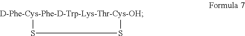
[D-Phe-Cys-Phe-D-Trp-Lys-Thr-Cys-OH]1SS1
